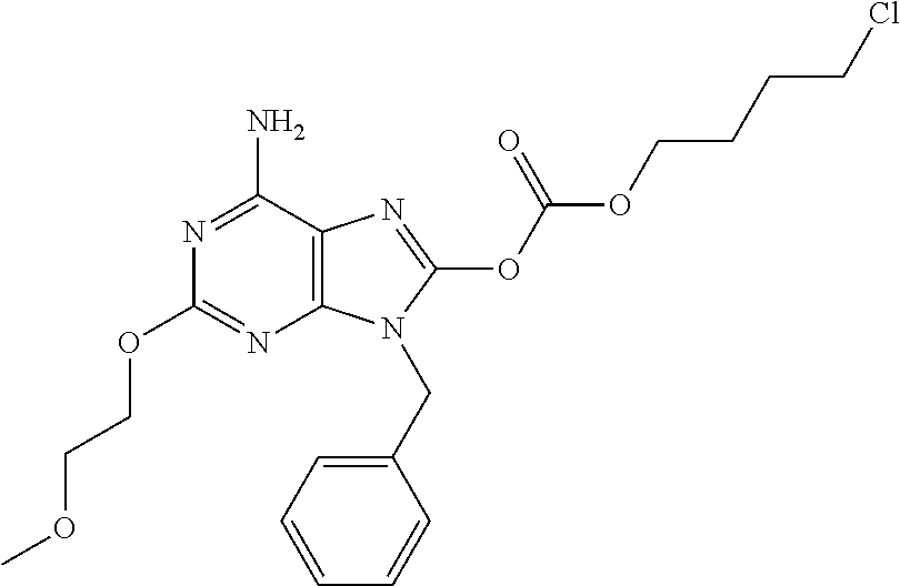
C12=C(C(N)=NC(OCCOC)=N1)N=C(OC(OCCCCCl)=O)N2CC1=CC=CC=C1
